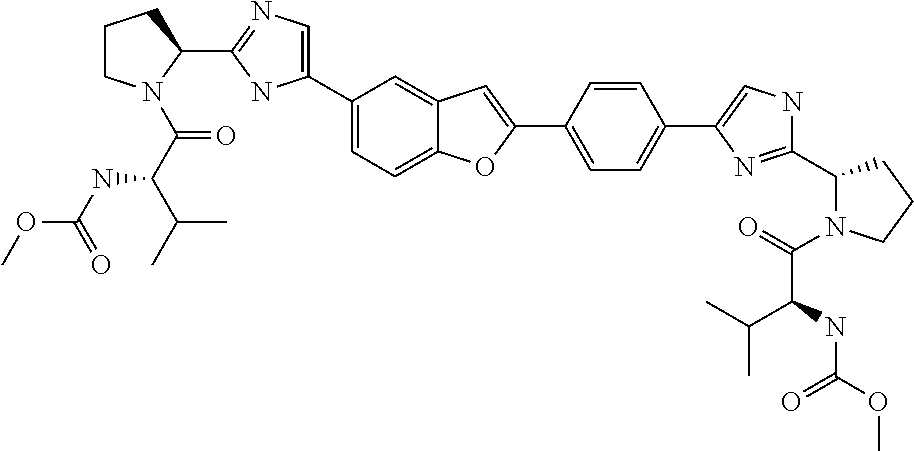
C1(C2=CN=C(C3CCCN3C(=O)C(NC(OC)=O)C(C)C)N2)=CC=C2C(=C1)C=C(C1=CC=C(C3=CNC(C4N(C(C(C(C)C)NC(=O)OC)=O)CCC4)=N3)C=C1)O2
